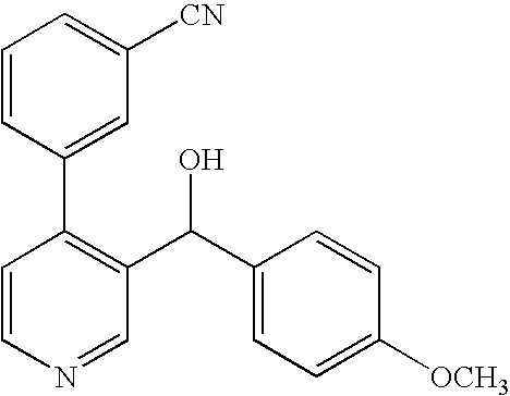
C1=CN=CC(C(C2=CC=C([OCH3])C=C2)O)=C1C1=CC([CN])=CC=C1
